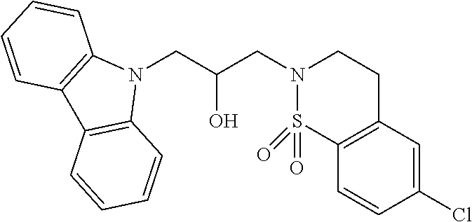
N1(CC(CN2CCC3=C(S2(=O)=O)C=CC(Cl)=C3)O)C2=C(C3=C1C=CC=C3)C=CC=C2
